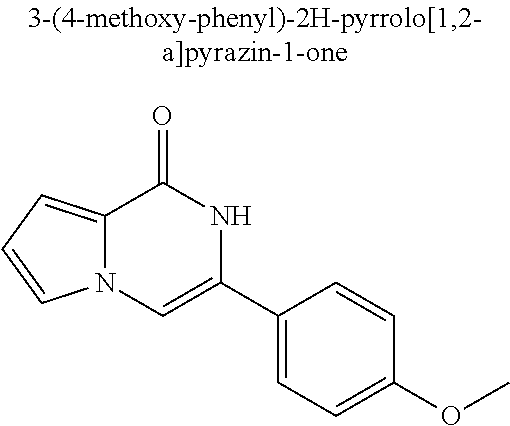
C12=CC=CN1C=C(C1=CC=C(OC)C=C1)NC2=O
